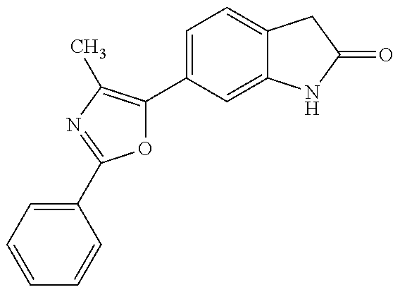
C1=CC=C(C2=NC(C)=C(C3=CC=C4C(=C3)NC(=O)C4)O2)C=C1
